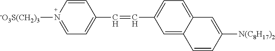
C1=CC(C=CC2=CC=C3C(=C2)C=CC([N(C8H17)2])=C3)=CC=N1[-O3S(CH2)3]
